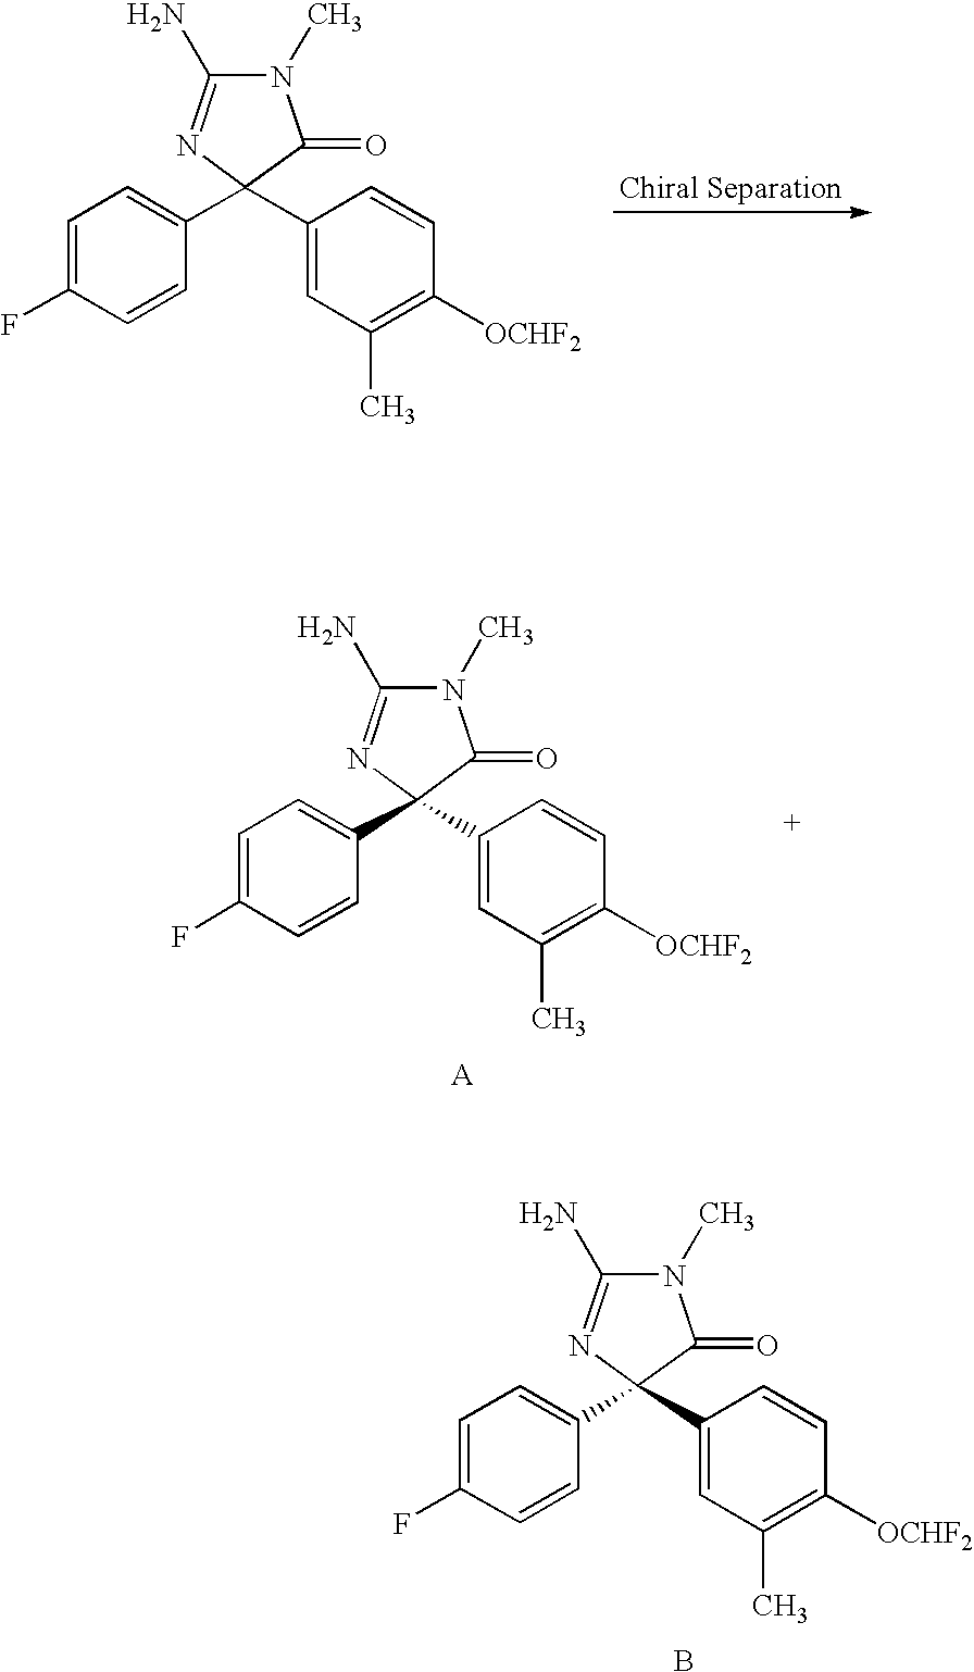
C1(C2(C3=CC(C)=C([OCHF2])C=C3)N=C(N)N(C)C2=O)=CC=C(F)C=C1.C1(C2(C3=CC(C)=C([OCHF2])C=C3)N=C(N)N(C)C2=O)=CC=C(F)C=C1.B.C1(C2(C3=CC(C)=C([OCHF2])C=C3)N=C(N)N(C)C2=O)=CC=C(F)C=C1.[A]
